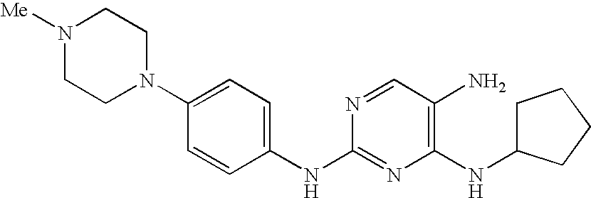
C1(NC2=CC=C(N3CCN([Me])CC3)C=C2)=NC(NC2CCCC2)=C(N)C=N1
